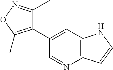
C1(C2=CC3=C(N=C2)C=CN3)=C(C)ON=C1C
